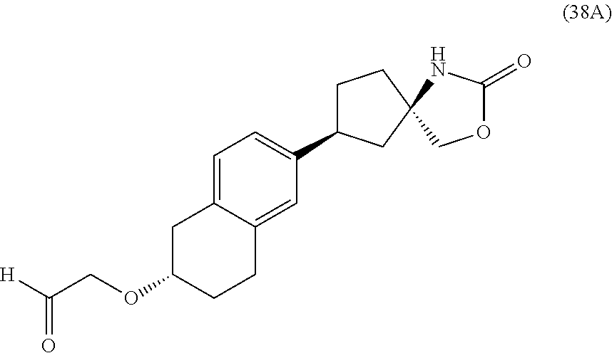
C1=C2C(=CC(C3CCC4(C3)COC(=O)N4)=C1)CCC(OCC([H])=O)C2
